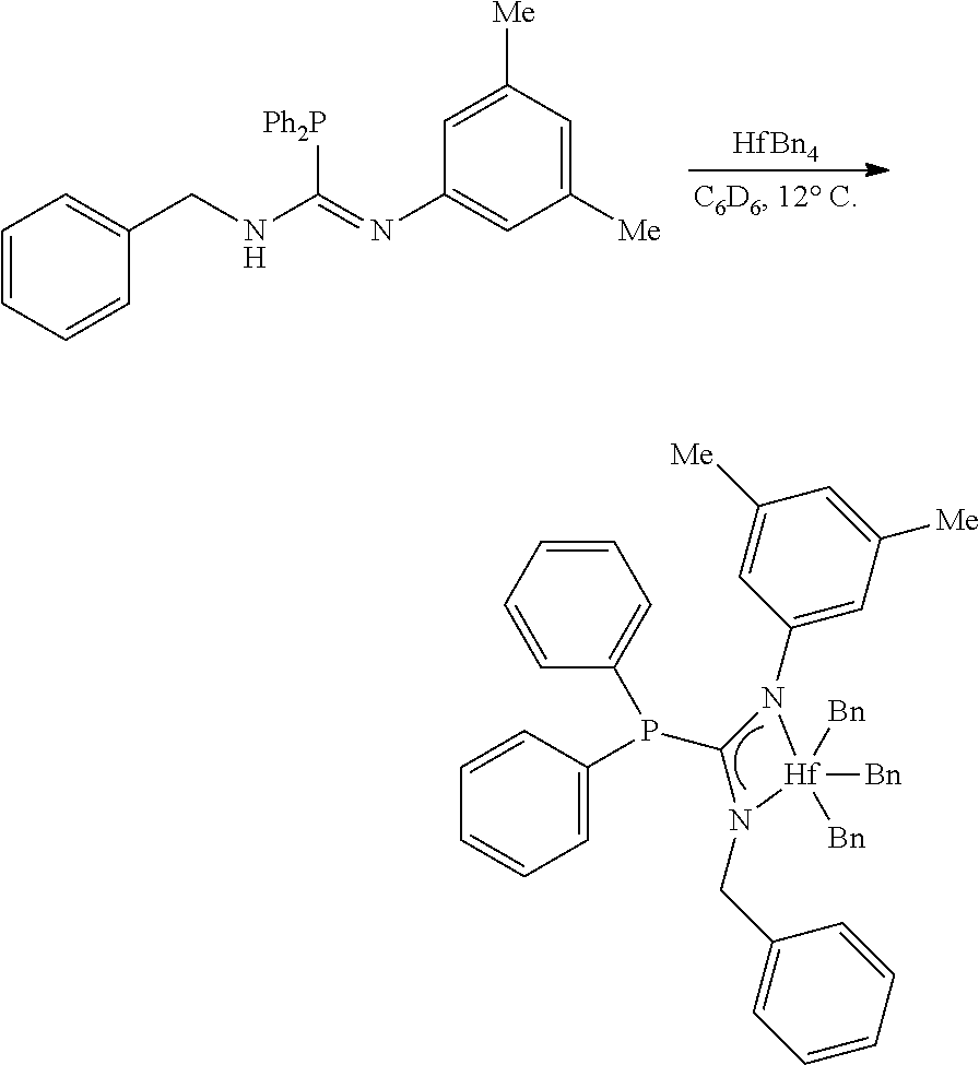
C1=C(P(C2N(C3=CC([Me])=CC([Me])=C3)[Hf]([Bn])([Bn])([Bn])N2CC2=CC=CC=C2)C2=CC=CC=C2)C=CC=C1.[HfBn4].C1(CNC(=NC2=CC([Me])=CC([Me])=C2)[Ph2P])=CC=CC=C1
